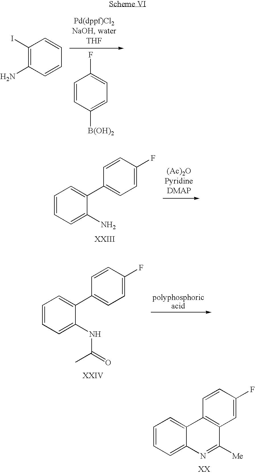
C1(I)=C(N)C=CC=C1.C1=CC([B(OH)2])=CC=C1F.C1=CC=C2C(=C1)C1=C(C([Me])=N2)C=C(F)C=C1.C1=CC=C(NC(=O)C)C(C2=CC=C(F)C=C2)=C1.C1=CC=C(N)C(C2=CC=C(F)C=C2)=C1
